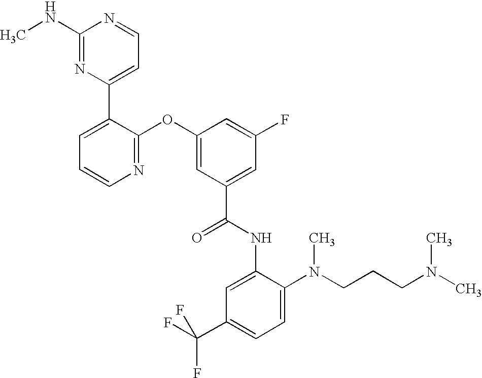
N1=C(OC2=CC(C(NC3=CC(C(F)(F)F)=CC=C3N(CCCN(C)C)C)=O)=CC(F)=C2)C(C2=CC=NC(NC)=N2)=CC=C1
